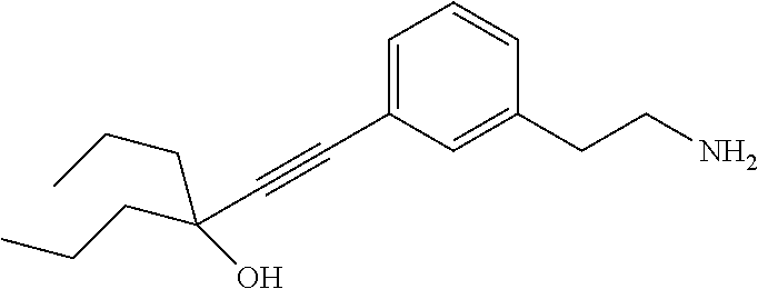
C1=C(C#CC(CCC)(O)CCC)C=C(CCN)C=C1
